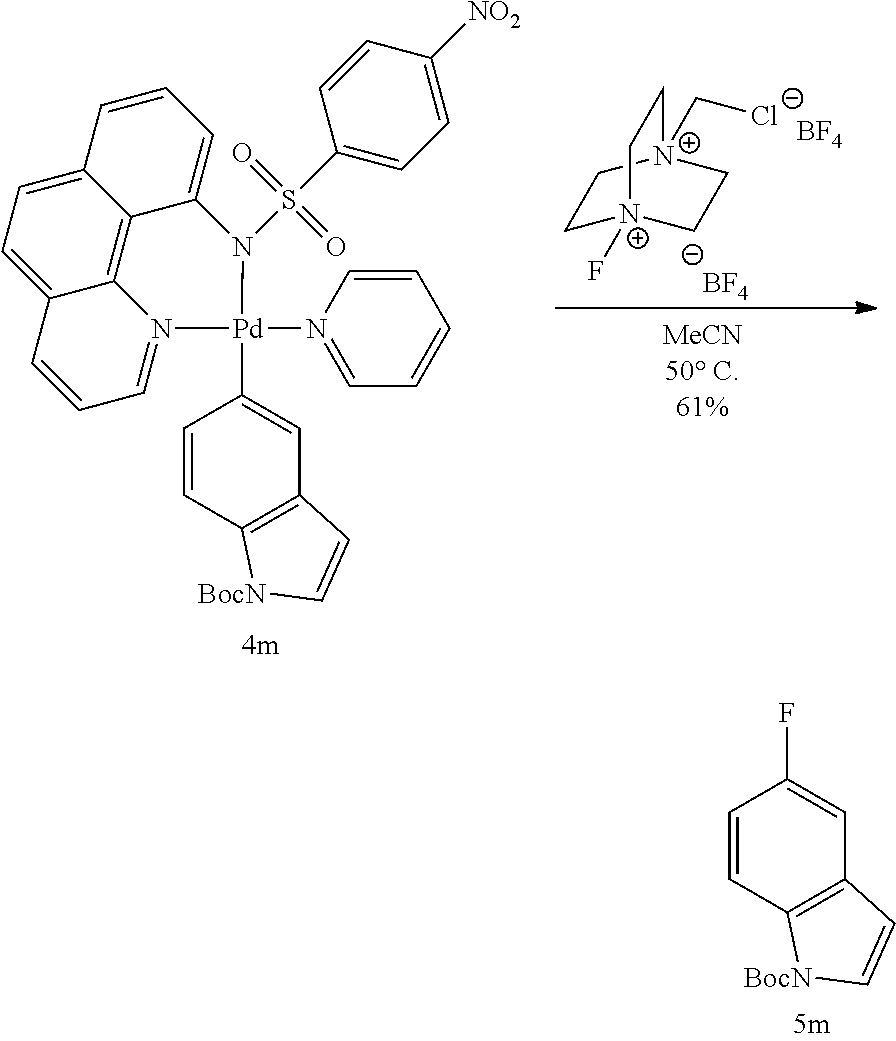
C1=CC2=C(C=C1F)C=C[BocN]2.C1[N+]2(C[Cl-])CC[N+](F)(C1)CC2.[BF4].[BF4].C1=C2C3=C4C(=CC=C3C=C1)C=CC=N4[Pd](N1=CC=CC=C1)(C1=CC3=C(C=C1)[BocN]C=C3)N2S(C1=CC=C([NO2])C=C1)(=O)=O
